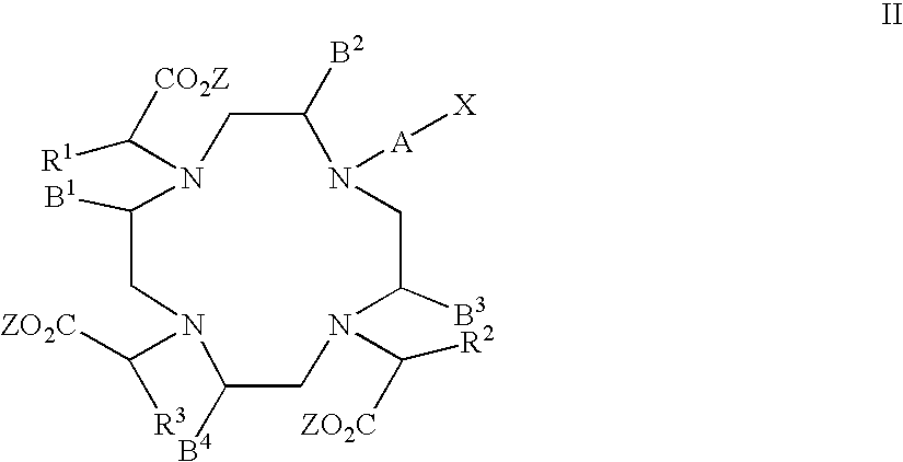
N1(C([ZO2C])[R3])CC([B1])N(C([CO2Z])[R1])CC([B2])N([A][X])CC([B3])N(C([R2])[ZO2C])CC1[B4]
